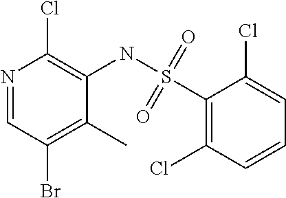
N1=CC(Br)=C(C)C(NS(C2=C(Cl)C=CC=C2Cl)(=O)=O)=C1Cl
